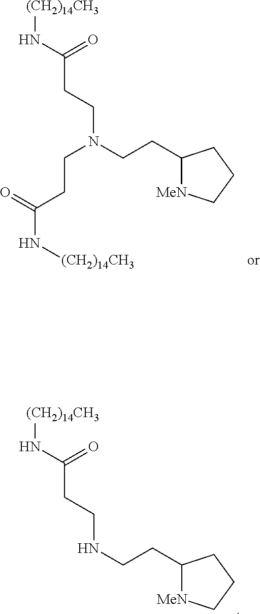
[(CH2)14CH3]NC(CCNCCC1[MeN]CCC1)=O.[(CH2)14CH3]NC(CCN(CCC1[MeN]CCC1)CCC(N[(CH2)14CH3])=O)=O
